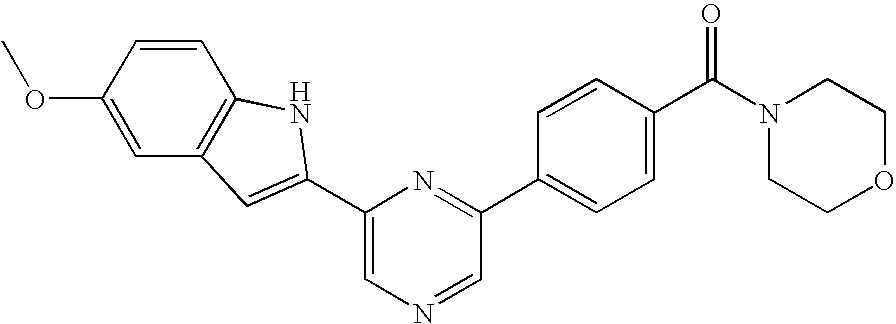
C1=C(C2=CC3=C(C=CC(OC)=C3)N2)N=C(C2=CC=C(C(N3CCOCC3)=O)C=C2)C=N1
